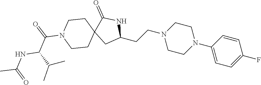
N1C(=O)C2(CC1CCN1CCN(C3=CC=C(F)C=C3)CC1)CCN(C(=O)C(C(C)C)NC(C)=O)CC2
